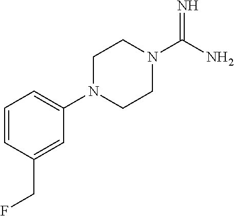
C1=CC(CF)=CC(N2CCN(C(N)=N)CC2)=C1
